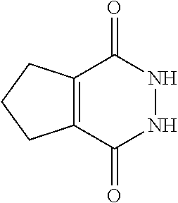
C12=C(C(=O)NNC1=O)CCC2
